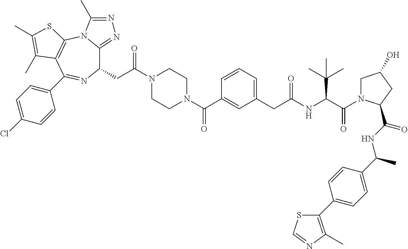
C1(CC(N2CCN(C(C3=CC(CC(NC(C(=O)N4CC(O)CC4C(NC(C4=CC=C(C5=C(C)N=CS5)C=C4)C)=O)C(C)(C)C)=O)=CC=C3)=O)CC2)=O)C2=NN=C(C)N2C2=C(C(C3=CC=C(Cl)C=C3)=N1)C(C)=C(C)S2
